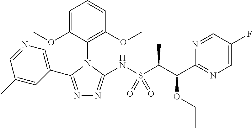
N1=C(C2=CN=CC(C)=C2)N(C2=C(OC)C=CC=C2OC)C(NS(C(C)C(OCC)C2=NC=C(F)C=N2)(=O)=O)=N1
